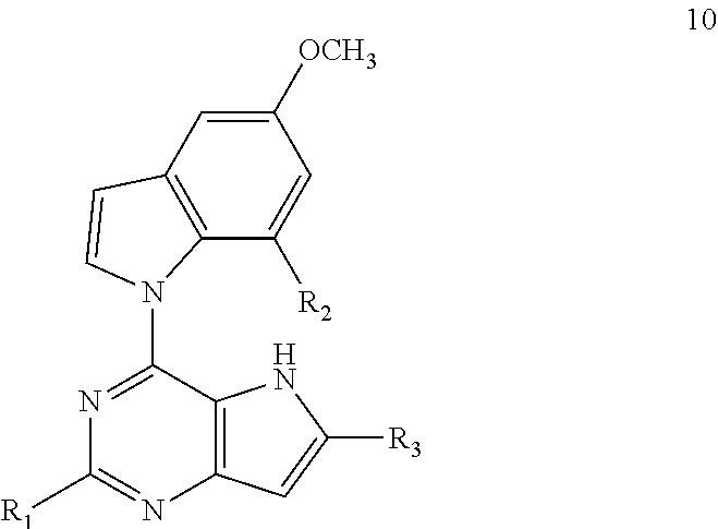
C1([OCH3])=CC2=C(C([R2])=C1)N(C1=NC([R1])=NC3=C1NC([R3])=C3)C=C2
